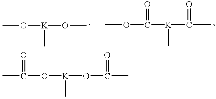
CO[K](OC)C.COC([K](C)C(C)=O)=O.CC(O[K](C)OC(=O)C)=O
